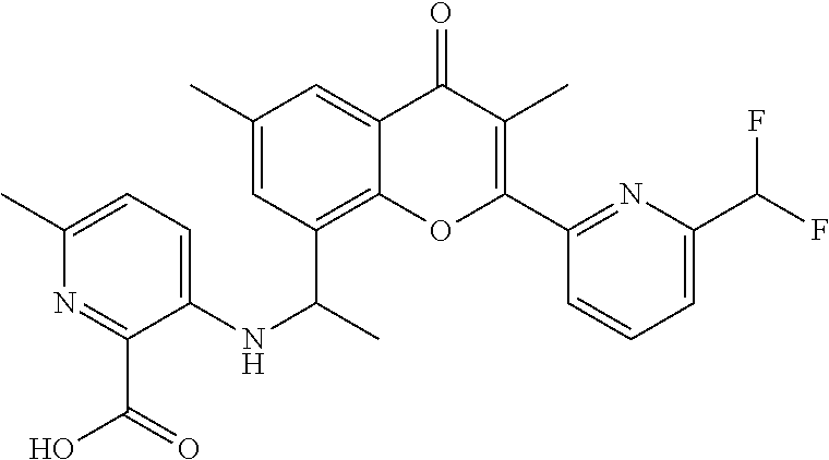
C12=C(C(C)NC3=CC=C(C)N=C3C(O)=O)C=C(C)C=C1C(=O)C(C)=C(C1=NC(C(F)F)=CC=C1)O2
